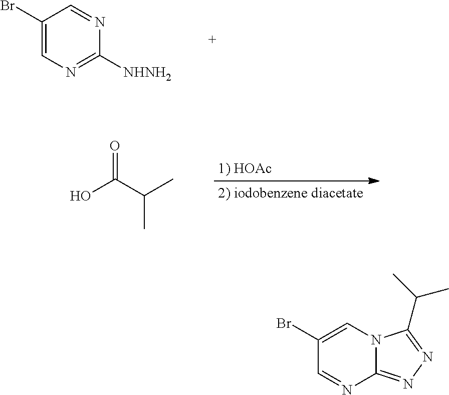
C1(Br)=CN=C([NHNH2])N=C1.OC(C(C)C)=O.C1(Br)=CN2C(=NN=C2C(C)C)N=C1
